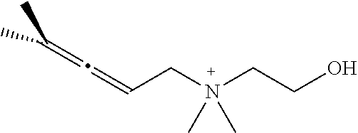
C(CN(CCO)(C)C)=C=C(C)C
